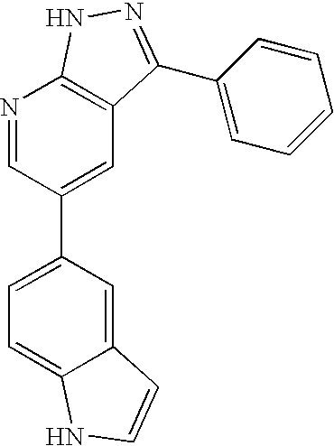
N1=CC(C2=CC=C3C(=C2)C=CN3)=CC2=C1NN=C2C1=CC=CC=C1
